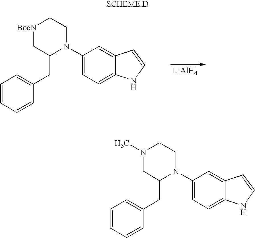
C1=CC=CC(CC2N(C3=CC=C4C(=C3)C=CN4)CC[BocN]C2)=C1.[LiAlH4].C1=CC=CC(CC2N(C3=CC=C4C(=C3)C=CN4)CCN(C)C2)=C1
